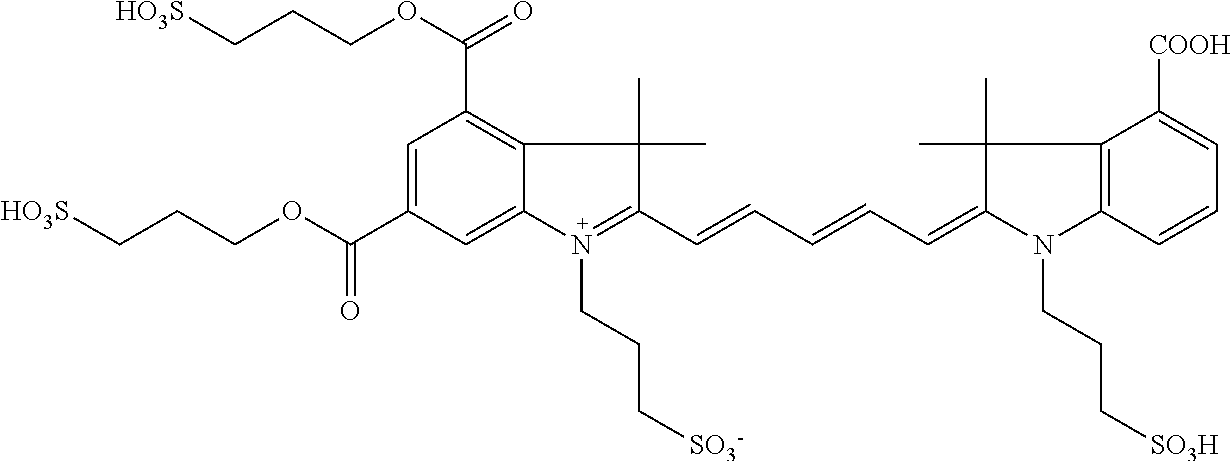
C1=C(C(OCCC[HO3S])=O)C=C2C(=C1C(OCCC[HO3S])=O)C(C)(C)C(C=CC=CC=C1N(CCC[SO3H])C3=C(C1(C)C)C([COOH])=CC=C3)=N2CCC[SO3-]
